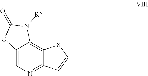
C12=CN=C3C(=C1N([R3])C(=O)O2)SC=C3
